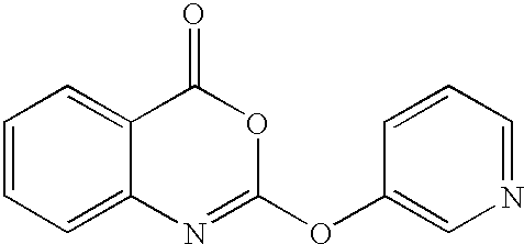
C1=CC=C2C(=C1)C(=O)OC(OC1=CN=CC=C1)=N2
